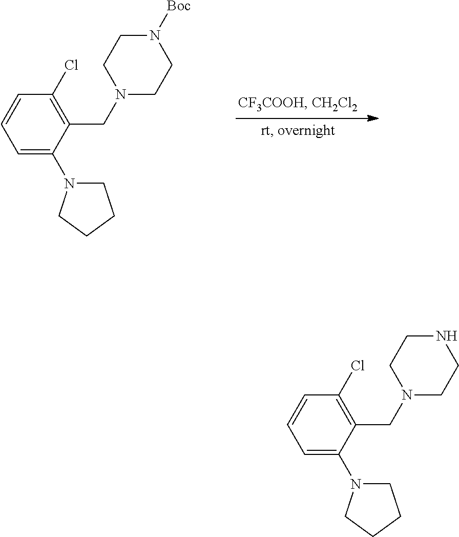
C1=CC=C(N2CCCC2)C(CN2CCN([Boc])CC2)=C1Cl.C1=CC=C(N2CCCC2)C(CN2CCNCC2)=C1Cl
